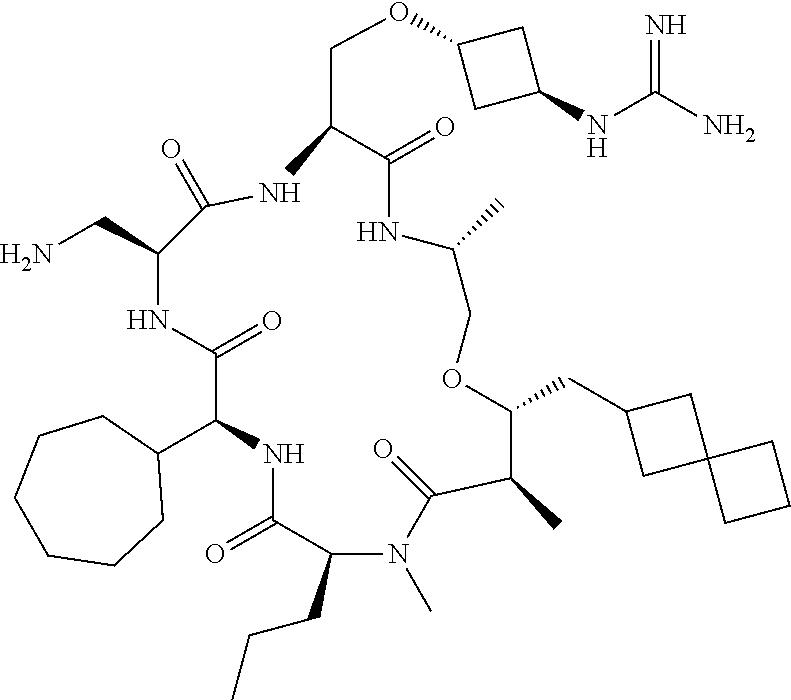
C1(C2NC(=O)C(CCC)N(C)C(=O)C(C)C(CC3CC4(C3)CCC4)OCC(C)NC(=O)C(COC3CC(NC(N)=N)C3)NC(=O)C(CN)NC2=O)CCCCCC1
